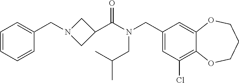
C1(CN(C(=O)C2CN(CC3=CC=CC=C3)C2)CC(C)C)=CC(Cl)=C2C(=C1)OCCCO2
